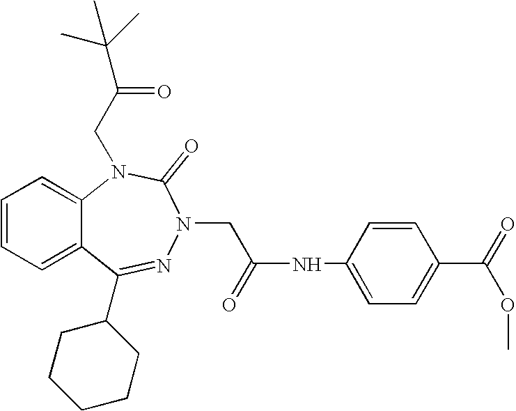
C1=CC=C2C(=C1)N(CC(=O)C(C)(C)C)C(=O)N(CC(NC1=CC=C(C(=O)OC)C=C1)=O)N=C2C1CCCCC1
